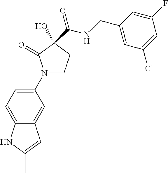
C12=CC=C(N3CCC(C(NCC4=CC(Cl)=CC(F)=C4)=O)(O)C3=O)C=C1C=C(C)N2
